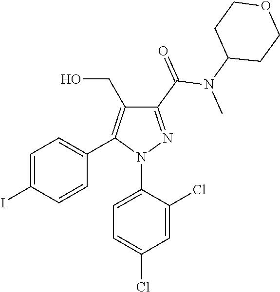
C1=C(I)C=CC(C2=C(CO)C(C(=O)N(C3CCOCC3)C)=NN2C2=CC=C(Cl)C=C2Cl)=C1
